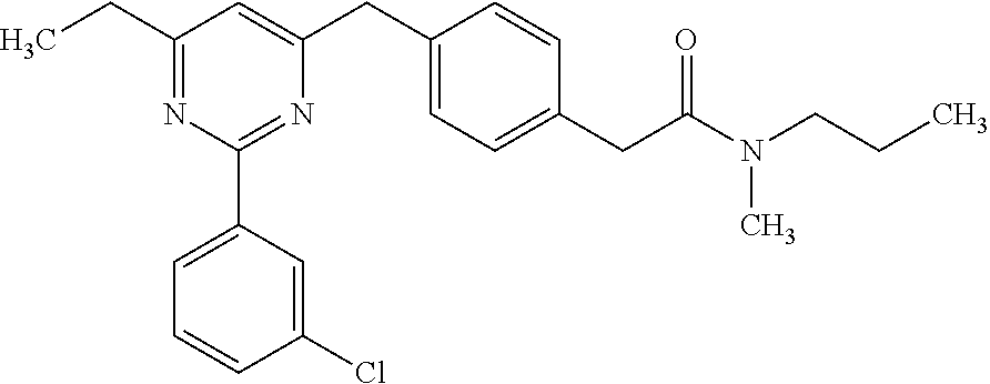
CCC1=NC(C2=CC=CC(Cl)=C2)=NC(CC2=CC=C(CC(N(CCC)C)=O)C=C2)=C1
